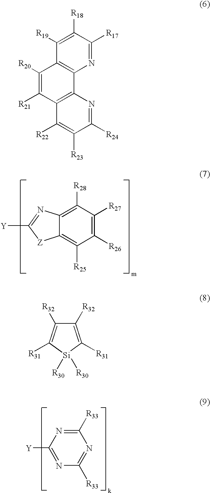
C1([R26])=C([R27])C([R28])=C2C(=C1[R25])[Z]C([Y])=N2.C1([R33])=NC([Y])=NC([R33])=N1.N1=C([R17])C([R18])=C([R19])C2=C1C1=C(C([R21])=C2[R20])C([R22])=C([R23])C([R24])=N1.C1([R32])=C([R31])[Si]([R30])([R30])C([R31])=C1[R32]
